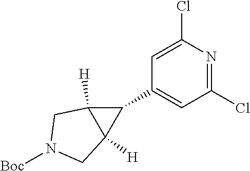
C1(Cl)=CC(C2C3([H])C2([H])CN([Boc])C3)=CC(Cl)=N1
